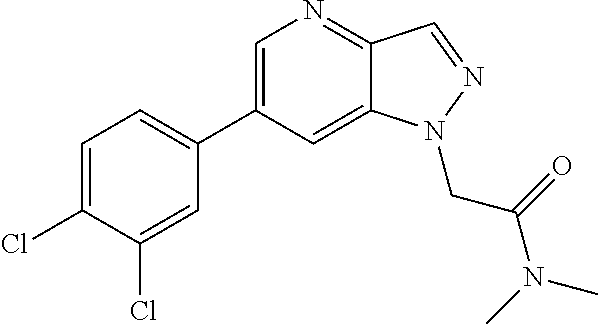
C1=C(C2=CC=C(Cl)C(Cl)=C2)C=C2C(=N1)C=NN2CC(N(C)C)=O
